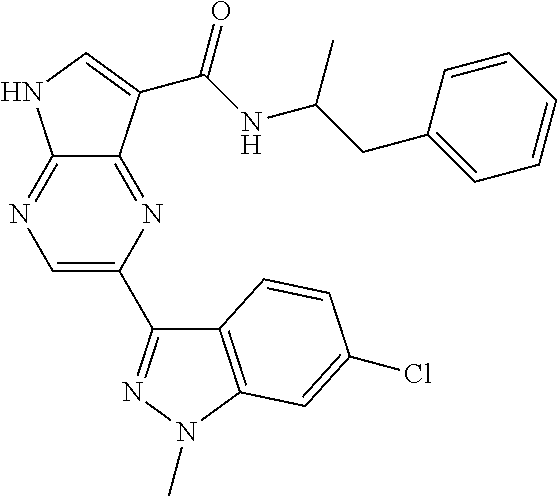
C12=NC=C(C3=NN(C)C4=C3C=CC(Cl)=C4)N=C1C(C(NC(C)CC1=CC=CC=C1)=O)=CN2
